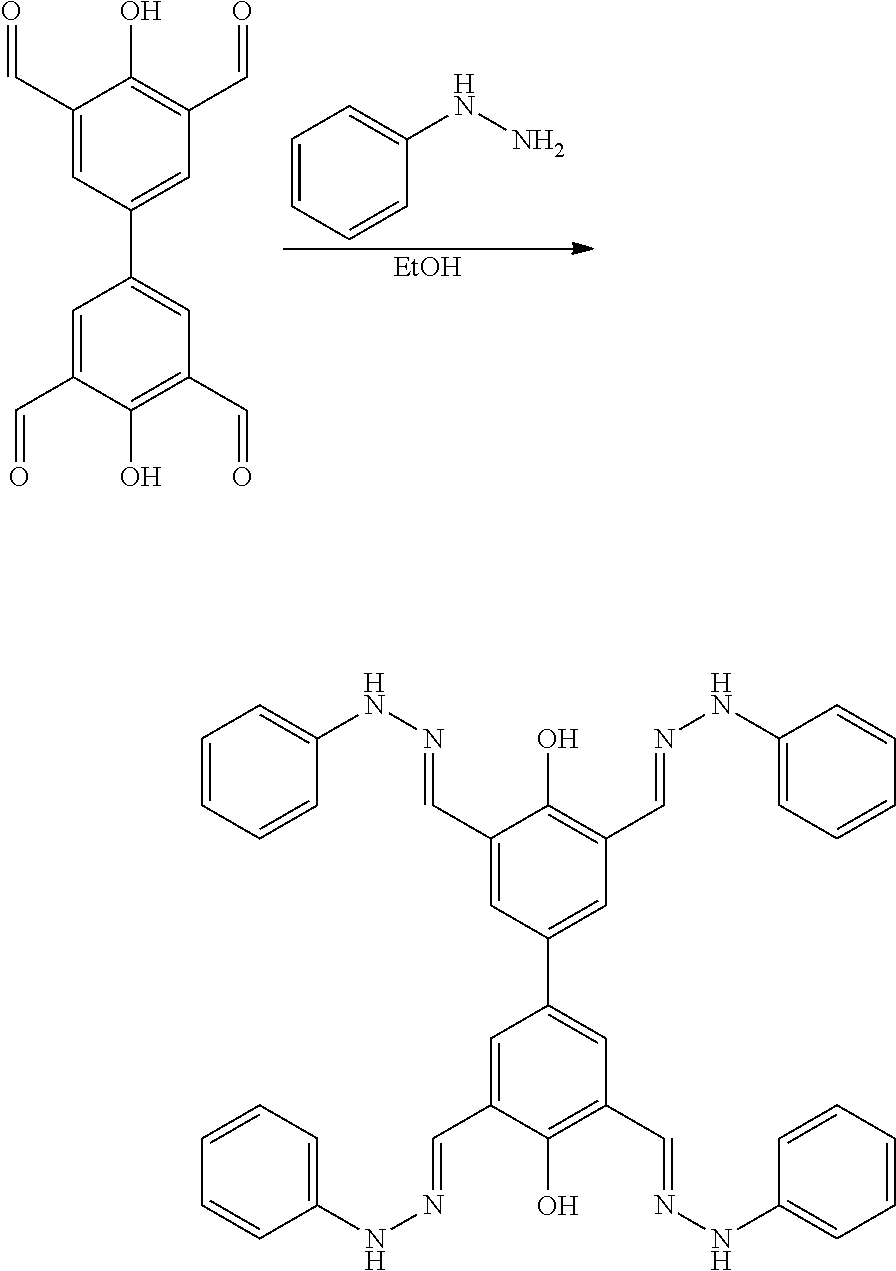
C1(C=NNC2=CC=CC=C2)=CC(C2=CC(C=NNC3=CC=CC=C3)=C(O)C(C=NNC3=CC=CC=C3)=C2)=CC(C=NNC2=CC=CC=C2)=C1O.N(N)C1=CC=CC=C1.[EtOH].C1(C=O)=CC(C2=CC(C=O)=C(O)C(C=O)=C2)=CC(C=O)=C1O
